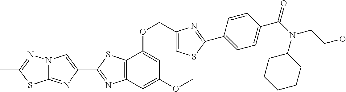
C12=NC(C3=NC4=C(S3)C(OCC3=CSC(C5=CC=C(C(N(CCO)C6CCCCC6)=O)C=C5)=N3)=CC(OC)=C4)=CN1N=C(C)S2
